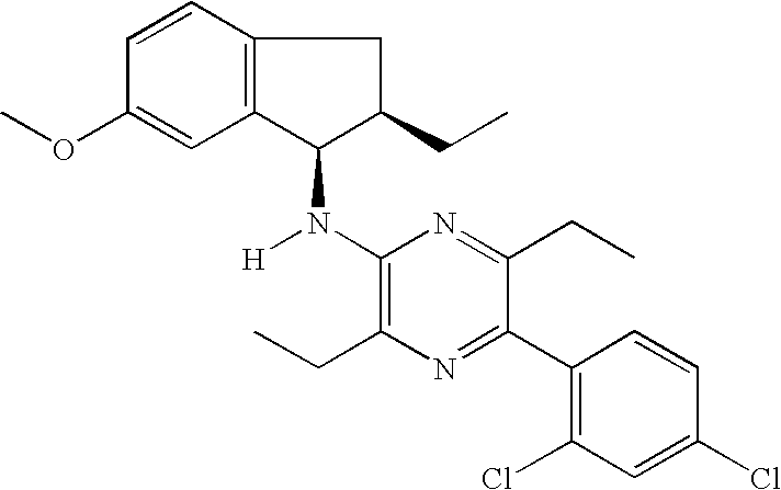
C1(Cl)=CC(Cl)=C(C2=NC(CC)=C(N(C3C4=C(CC3CC)C=CC(OC)=C4)[H])N=C2CC)C=C1
